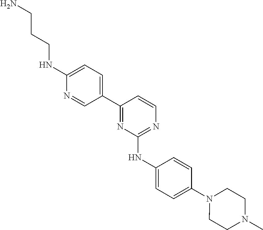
C1=C(NCCCN)N=CC(C2=NC(NC3=CC=C(N4CCN(C)CC4)C=C3)=NC=C2)=C1
